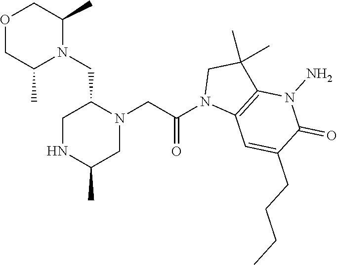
O1CC(C)N(CC2N(CC(N3C4=C(C(C)(C)C3)N(N)C(=O)C(CCCC)=C4)=O)CC(C)NC2)C(C)C1
